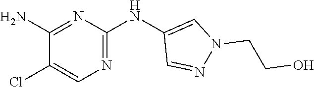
NC1=NC(NC2=CN(CCO)N=C2)=NC=C1Cl
